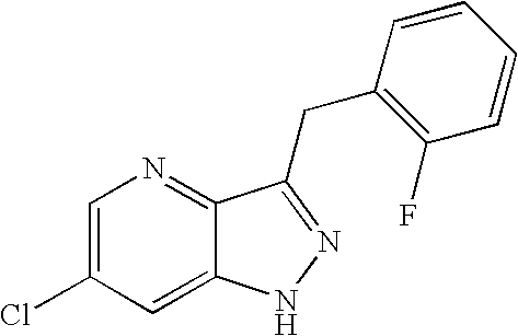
C1=C(Cl)C=C2C(=N1)C(CC1=C(F)C=CC=C1)=NN2
